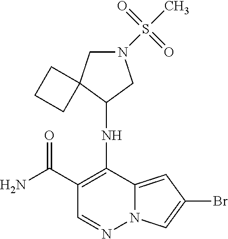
C1(C(N)=O)=C(NC2CN(S(C)(=O)=O)CC23CCC3)C2=CC(Br)=CN2N=C1
